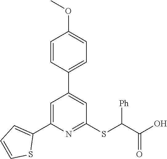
C1(C2=CC=CS2)=CC(C2=CC=C(OC)C=C2)=CC(SC([Ph])C(O)=O)=N1
